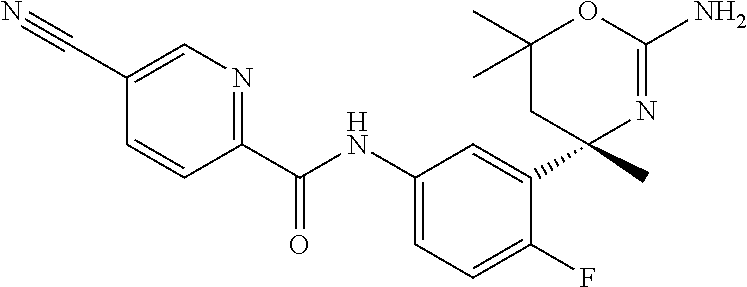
C1(C(NC2=CC=C(F)C(C3(C)N=C(N)OC(C)(C)C3)=C2)=O)=NC=C(C#N)C=C1
